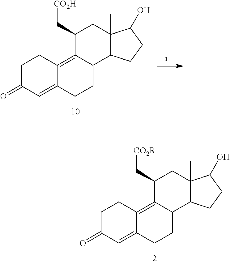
C1C(=O)C=C2C(=C3C(CC2)C2C(C)(CC3C[CO2R])C(O)CC2)C1.C1C(=O)C=C2C(=C3C(CC2)C2C(C)(CC3C[CO2H])C(O)CC2)C1
